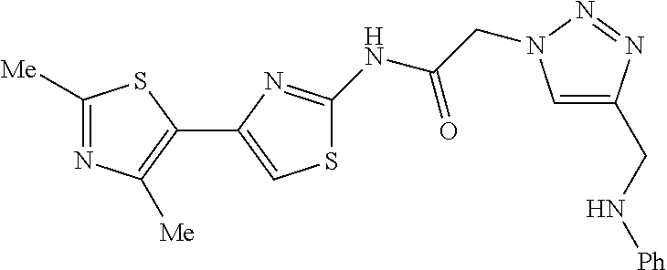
C1([Me])=NC([Me])=C(C2=CSC(NC(CN3C=C(CN[Ph])N=N3)=O)=N2)S1
